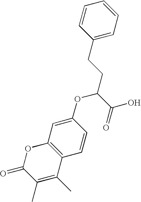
C1=CC=C(CCC(C(O)=O)OC2=CC3=C(C=C2)C(C)=C(C)C(=O)O3)C=C1
